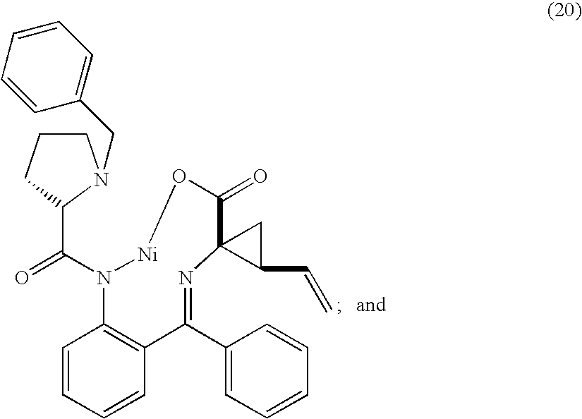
C1=CC=CC(CN2CCCC2C(=O)N2C3=C(C=CC=C3)C(C3=CC=CC=C3)=NC3(C(C=C)C3)C(=O)O[Ni]2)=C1
